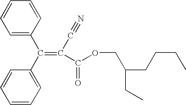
C1=CC=C(C(C2=CC=CC=C2)=C(C#N)C(OCC(CCCC)CC)=O)C=C1
